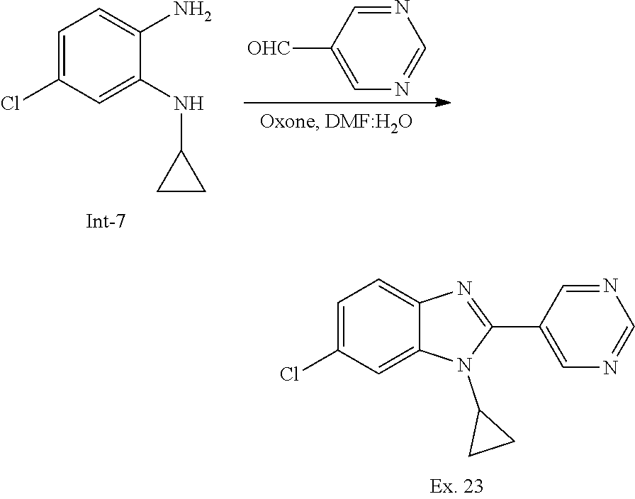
C1=C([OHC])C=NC=N1.C1=C(Cl)C=C(NC2CC2)C(N)=C1.C1=C(Cl)C=C2C(=C1)N=C(C1=CN=CN=C1)N2C1CC1
